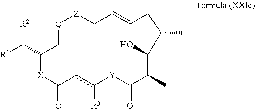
[Q]1CC(C([R1])[R2])[X]C(=O)cc([R3])[Y]C(=O)C(C)C(O)C(C)CC=CC[Z]1
